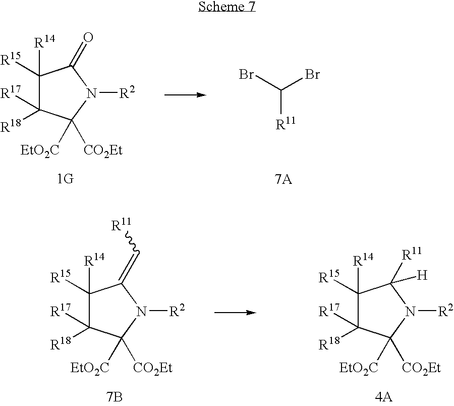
C([R11])(Br)Br.C1([R15])([R14])C([R17])([R18])C([EtO2C])([CO2Et])N([R2])C1=O.[1G].C1([R15])([R14])C([R17])([R18])C([EtO2C])([CO2Et])N([R2])C1=C[R11].[7B].C1([R15])([R14])C([R17])([R18])C([EtO2C])([CO2Et])N([R2])C1([R11])[H].[4A]
